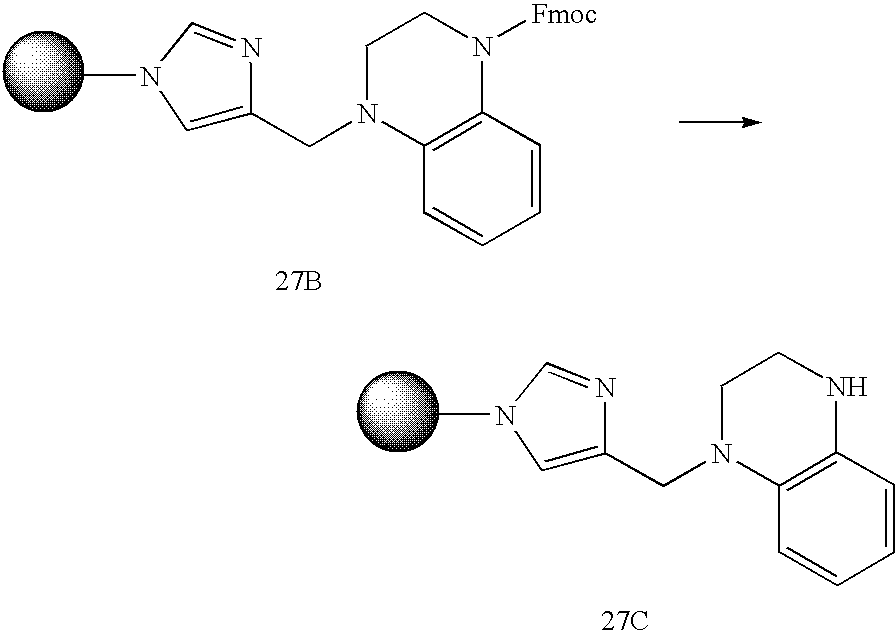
C1=CC2=C(C=C1)N([Fmoc])CCN2CC1=CN(C)C=N1.[27B].C1=CC2=C(C=C1)NCCN2CC1=CN(C)C=N1.[27C]
